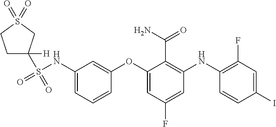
C1([H])(S(NC2=CC=CC(OC3=CC(F)=CC(NC4=C(F)C=C(I)C=C4)=C3C(N)=O)=C2)(=O)=O)CCS(=O)(=O)C1
